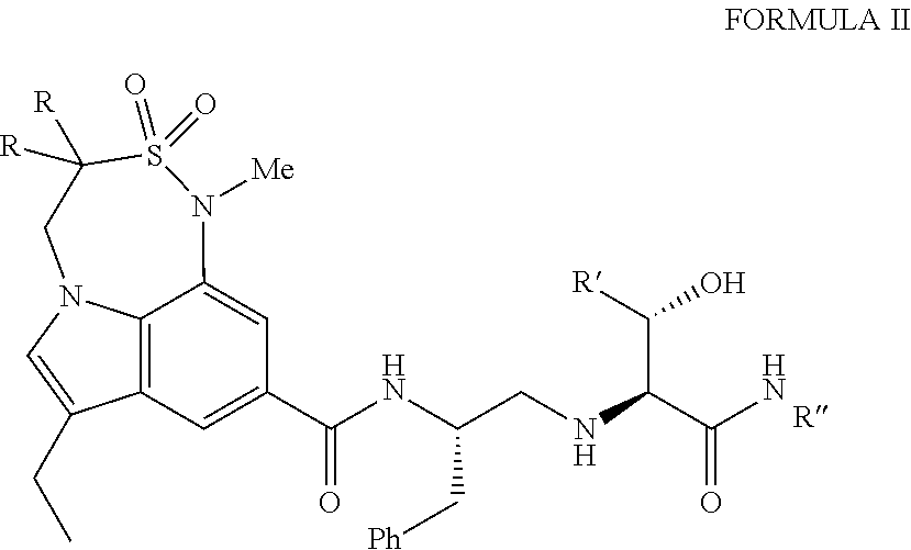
C12=C3C=C(C(NC(CNC(C(N)=O)C([R])O)C[Ph])=O)C=C1N([Me])S(=O)(=O)C([R])([R])CN2C=C3CC
